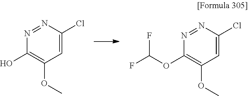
N1=NC(Cl)=CC(OC)=C1O.N1=NC(Cl)=CC(OC)=C1OC(F)F
